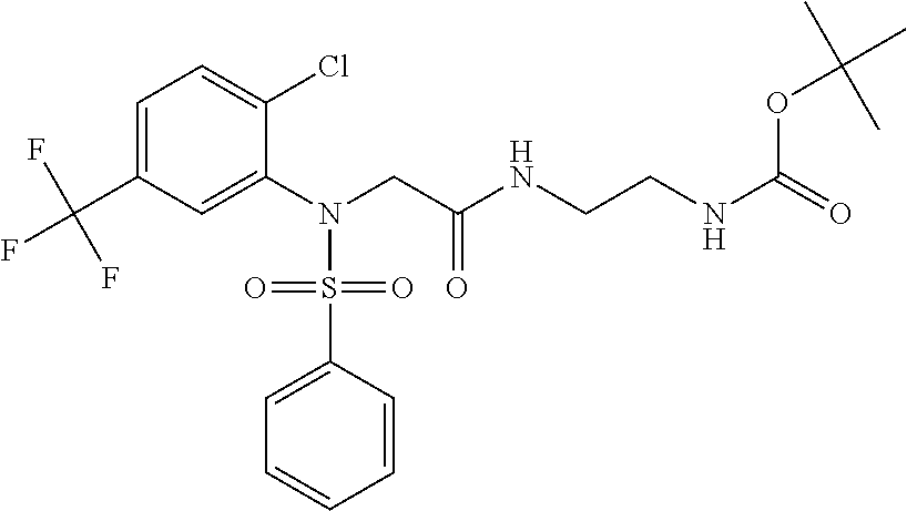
C1=C(C(F)(F)F)C=C(N(CC(NCCNC(OC(C)(C)C)=O)=O)S(=O)(=O)C2=CC=CC=C2)C(Cl)=C1
